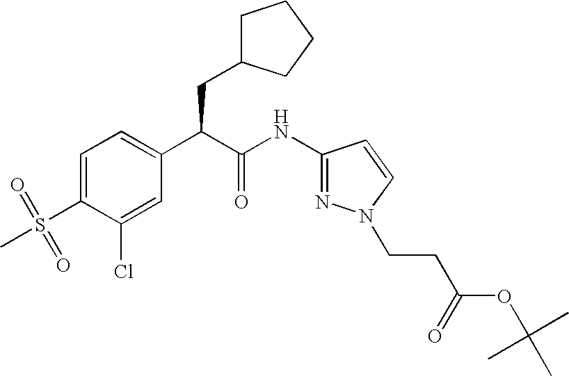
C1=C(S(=O)(C)=O)C(Cl)=CC(C(C(NC2=NN(CCC(OC(C)(C)C)=O)C=C2)=O)CC2CCCC2)=C1
